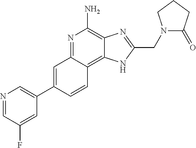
C1=C(C2=CN=CC(F)=C2)C=CC2=C3C(=C(N)N=C12)N=C(CN1C(=O)CCC1)N3
